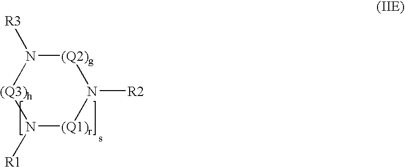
[(Q2)g]1N([R3])[(Q3)h]N([R1])[(Q1)r]N1[R2]
